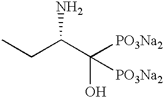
C(C(C([PO3Na2])(O)[PO3Na2])N)C
